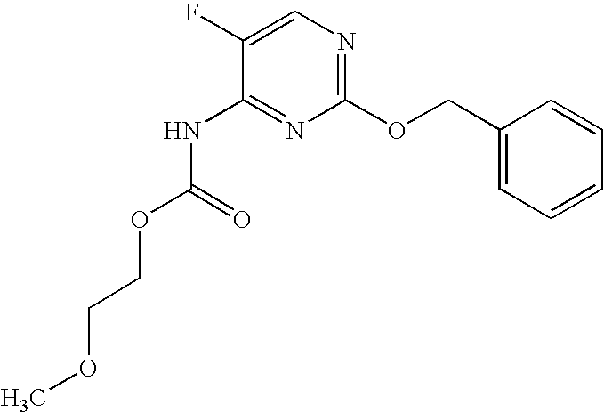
N1=C(OCC2=CC=CC=C2)N=C(NC(OCCOC)=O)C(F)=C1
